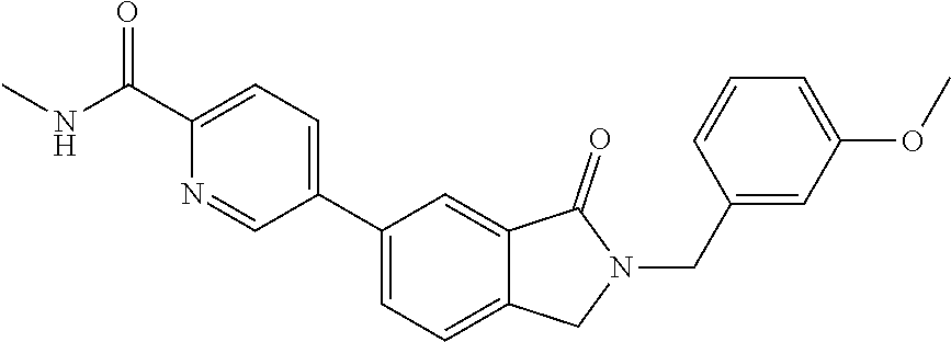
C1=C(C2=CC=C3C(=C2)C(=O)N(CC2=CC(OC)=CC=C2)C3)C=NC(C(NC)=O)=C1
